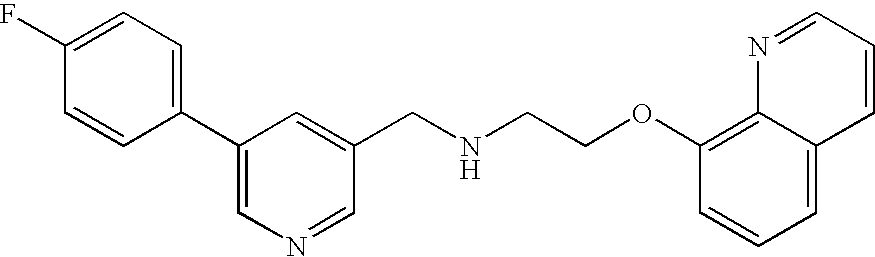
C1=CC(C2=CN=CC(CNCCOC3=C4C(=CC=C3)C=CC=N4)=C2)=CC=C1F
